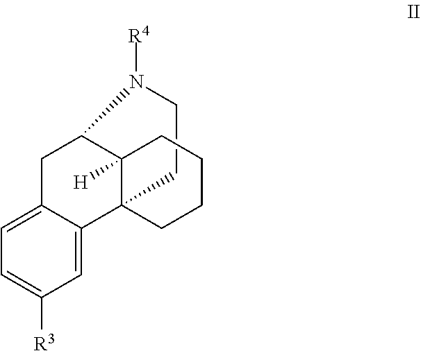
C1=C2C(=CC=C1[R3])CC1C3([H])C2(CCCC3)CCN1[R4]
